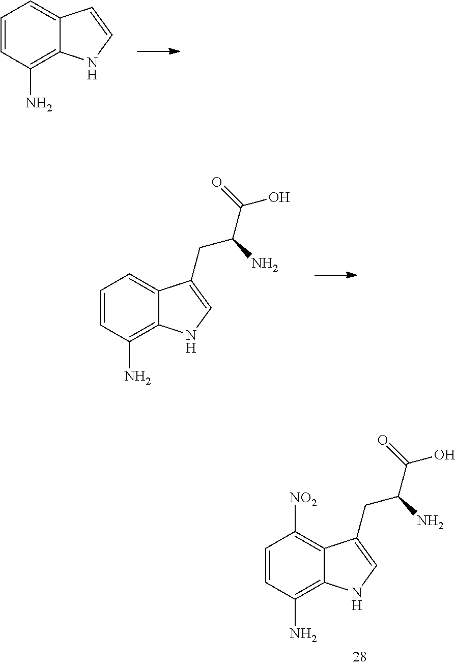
C1=CC(N)=C2C(=C1)C=CN2.C1=CC(N)=C2C(=C1)C(CC(C(=O)O)N)=CN2.C1=CC(N)=C2C(=C1[NO2])C(CC(C(=O)O)N)=CN2
